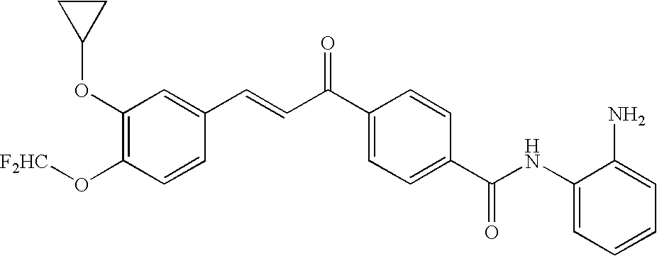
C(=CC(C1=CC=C(C(NC2=CC=CC=C2N)=O)C=C1)=O)C1=CC(OC2CC2)=C(O[F2HC])C=C1
